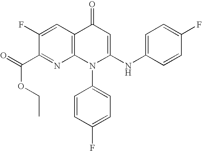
C1(C(=O)OCC)=NC2=C(C=C1F)C(=O)C=C(NC1=CC=C(F)C=C1)N2C1=CC=C(F)C=C1
